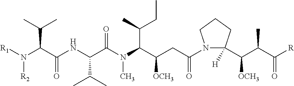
N(C(C(NC(C(N(C(C(CC(N1C(C(C(C([R])=O)C)[OCH3])([H])CCC1)=O)[OCH3])C(C)CC)C)=O)C(C)C)=O)C(C)C)([R1])[R2]
